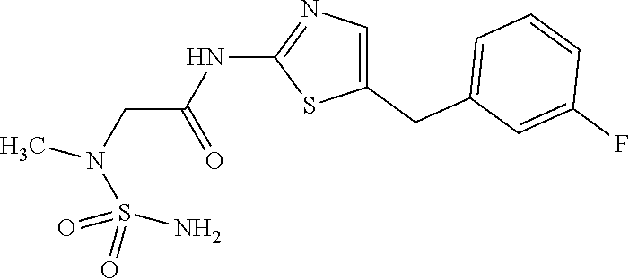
C1(CC2=CC=CC(F)=C2)=CN=C(NC(=O)CN(C)S(N)(=O)=O)S1
